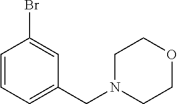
C1(Br)=CC(CN2CCOCC2)=CC=C1
